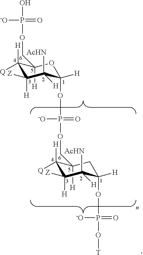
C1(COP(OC2([H])C([AcHN])([H])C([Z])([H])C([H])([Q])C(COP([-O])(=O)O)([H])O2)(=O)[-O])([H])C([Q])([H])C([Z])([H])C([AcHN])([H])C([H])(OP(=O)([-O])O[T])C1
